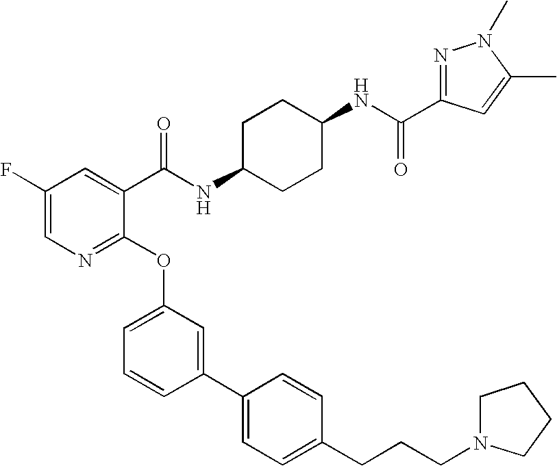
C(CC1=CC=C(C2=CC(OC3=NC=C(F)C=C3C(NC3CCC(NC(=O)C4=NN(C)C(C)=C4)CC3)=O)=CC=C2)C=C1)CN1CCCC1
